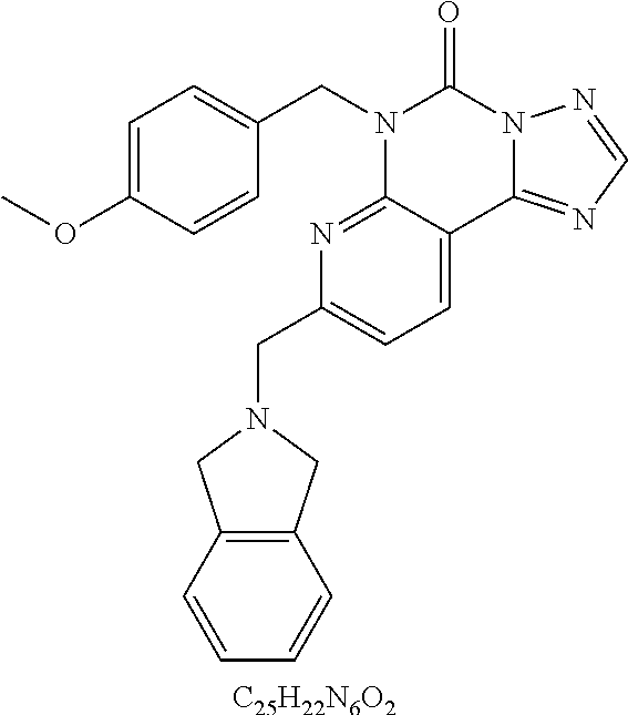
[C25H22N6O2].C1=C(OC)C=CC(CN2C3=NC(CN4CC5=C(C4)C=CC=C5)=CC=C3C3=NC=NN3C2=O)=C1
